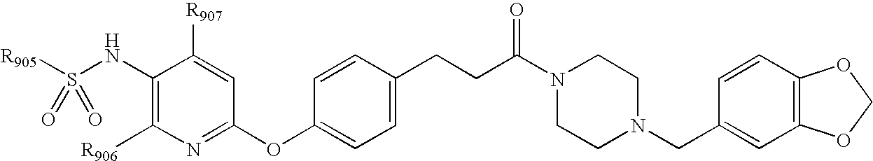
[R905]S(NC1=C([R906])N=C(OC2=CC=C(CCC(=O)N3CCN(CC4=CC5=C(C=C4)OCO5)CC3)C=C2)C=C1[R907])(=O)=O
